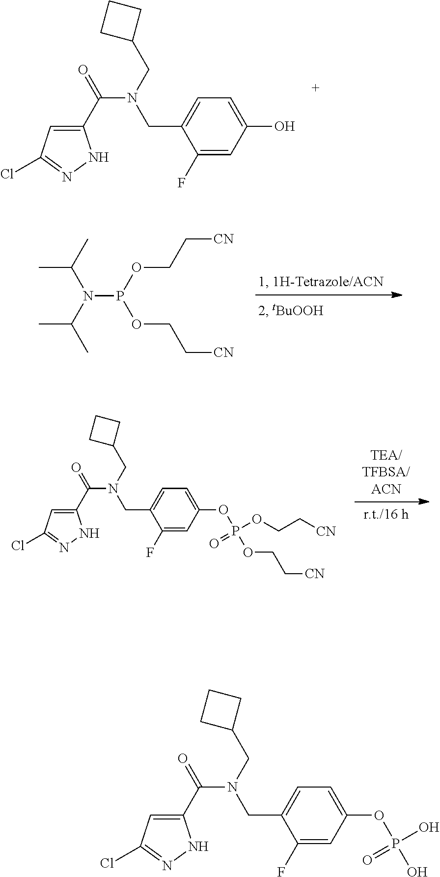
C1(C(=O)N(CC2CCC2)CC2=CC=C(O)C=C2F)=CC(Cl)=NN1.N(P(OCC[CN])OCC[CN])(C(C)C)C(C)C.C1(C(=O)N(CC2CCC2)CC2=CC=C(OP(OCC[CN])(OCC[CN])=O)C=C2F)=CC(Cl)=NN1.C1(C(=O)N(CC2CCC2)CC2=CC=C(OP(O)(O)=O)C=C2F)=CC(Cl)=NN1
